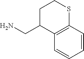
C1C(CN)C2=C(SC1)C=CC=C2
